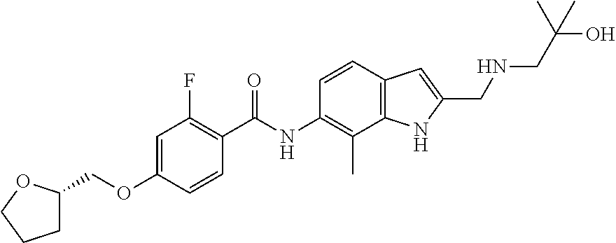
C1=C(OCC2CCCO2)C=CC(C(NC2=C(C)C3=C(C=C2)C=C(CNCC(O)(C)C)N3)=O)=C1F
